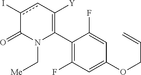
C1(C2=C([Y])cc(I)C(=O)N2C[Me])=C(F)C=C(OCC=C)C=C1F
